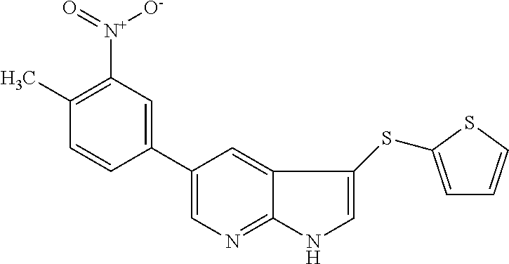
C1(C2=CC([N+](=O)[O-])=C(C)C=C2)=CN=C2C(=C1)C(SC1=CC=CS1)=CN2
